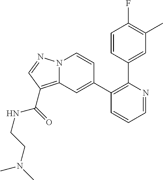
C1=NC(C2=CC(C)=C(F)C=C2)=C(C2=CC3=C(C(=O)NCCN(C)C)C=NN3C=C2)C=C1
